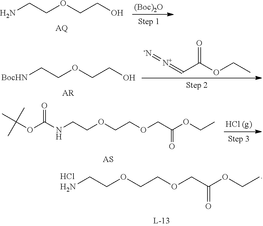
NCCOCCOCC(OCC)=O.Cl.NCCOCCO.[AQ].[(Boc)2O].[BocHN]CCOCCO.[AR].[N+](=CC(OCC)=O)=[-N].C(OC(NCCOCCOCC(OCC)=O)=O)(C)(C)C
